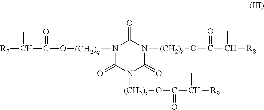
N1([(CH2)q]OC(C([R7])C)=O)C(=O)N([(CH2)s]OC(C(C)[R9])=O)C(=O)N([(CH2)r]OC(=O)C(C)[R8])C1=O
